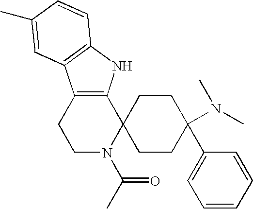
C12=C(NC3=C1C=C(C)C=C3)C1(N(C(C)=O)CC2)CCC(C2=CC=CC=C2)(N(C)C)CC1
